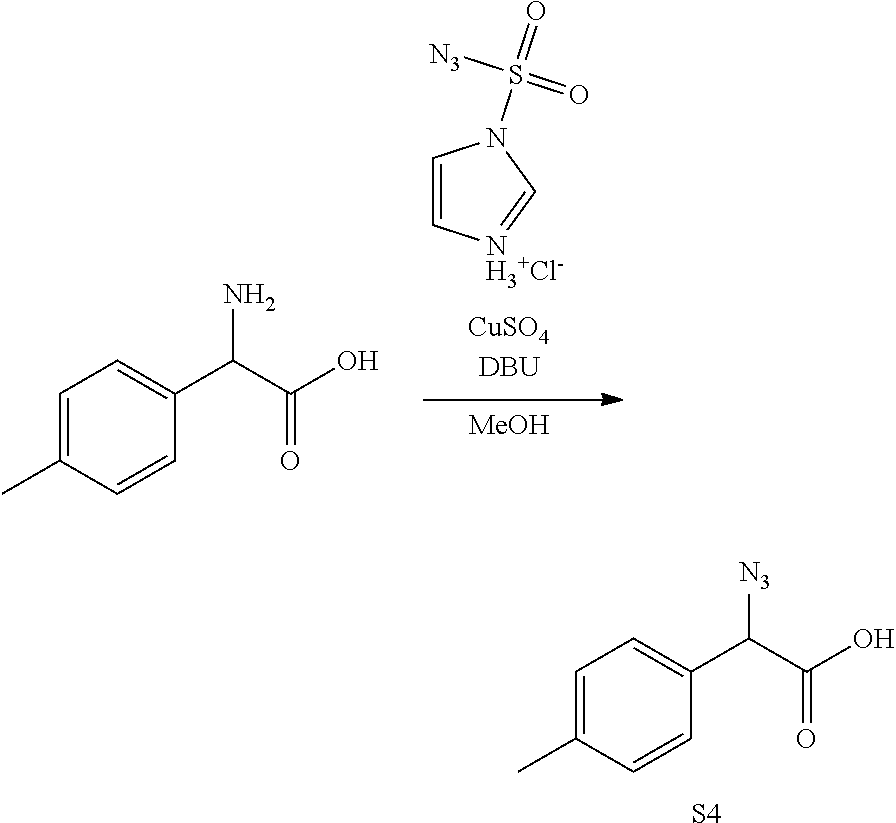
C1=CN=CN1S(=O)([N3])=O.[H3+Cl-].[MeOH].C1=C(C)C=CC(C(C(O)=O)N)=C1.C1=C(C)C=CC(C(C(O)=O)[N3])=C1.[S4]
